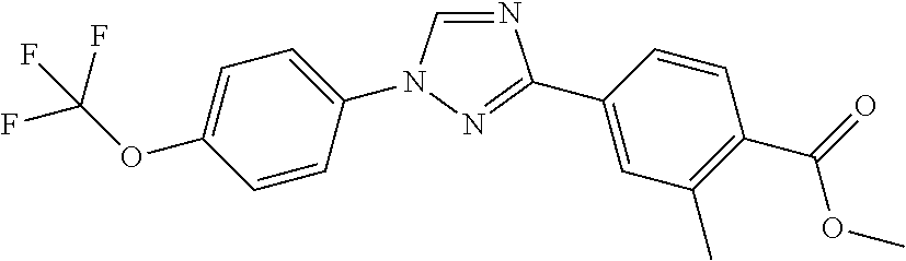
N1=CN(C2=CC=C(OC(F)(F)F)C=C2)N=C1C1=CC(C)=C(C(=O)OC)C=C1
